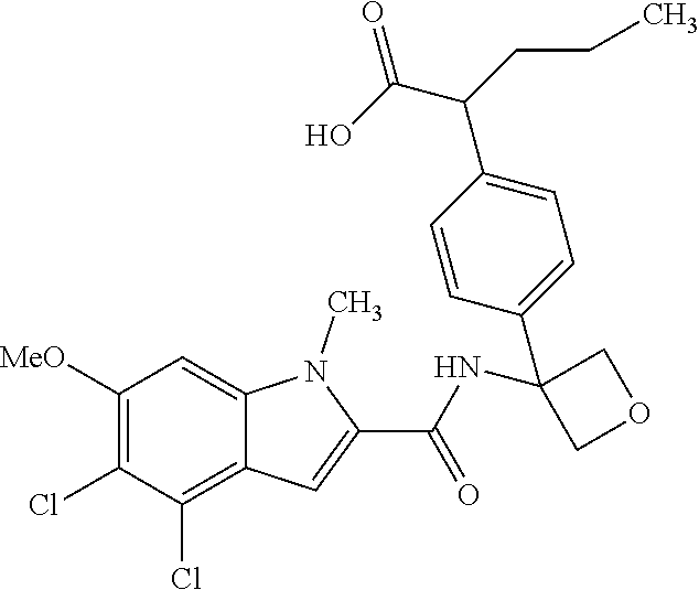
C1([MeO])=C(Cl)C(Cl)=C2C(=C1)N(C)C(C(=O)NC1(C3=CC=C(C(CCC)C(O)=O)C=C3)COC1)=C2
